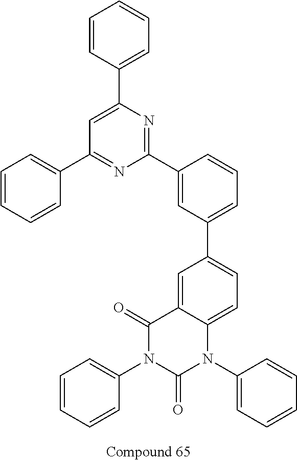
C1=CC(C2=CC(C3=CC=CC=C3)=NC(C3=CC(C4=CC=C5C(=C4)C(=O)N(C4=CC=CC=C4)C(=O)N5C4=CC=CC=C4)=CC=C3)=N2)=CC=C1
